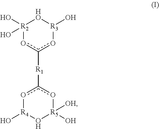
[R2]1(O)(O)oc([R1]c2o[R4](O)O[R5](O)([OH])o2)o[R3](O)[HO]1
